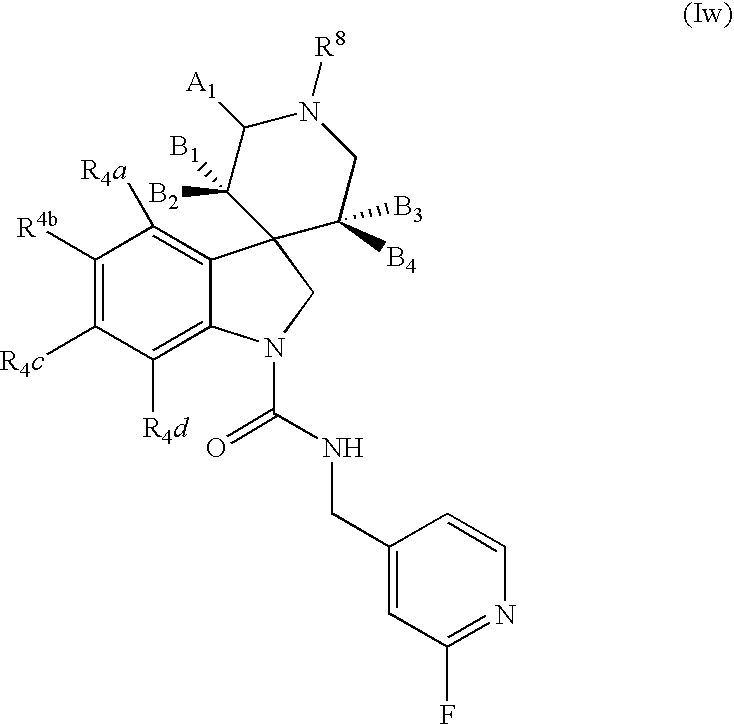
C1([R4b])=C([R4c])C([R4d])=C2C(=C1[R4a])C1(CN2C(NCC2=CC(F)=NC=C2)=O)C([B4])([B3])CN([R8])C([A1])C1([B2])[B1]
